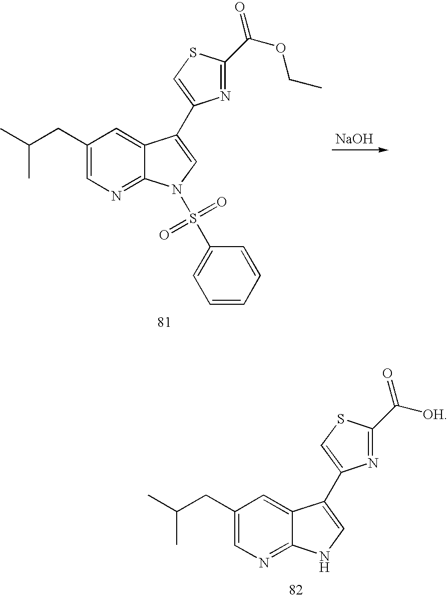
C1(CC(C)C)=CN=C2C(=C1)C(C1=CSC(C(OCC)=O)=N1)=CN2S(C1=CC=CC=C1)(=O)=O.[NaOH].C1(CC(C)C)=CN=C2C(=C1)C(C1=CSC(C([OH])=O)=N1)=CN2
